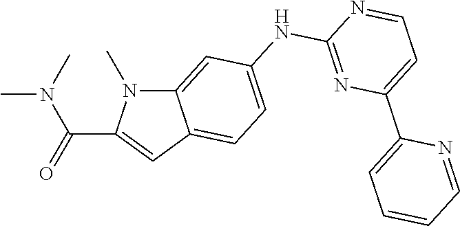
C12=CC(NC3=NC(C4=CC=CC=N4)=CC=N3)=CC=C1C=C(C(N(C)C)=O)N2C
